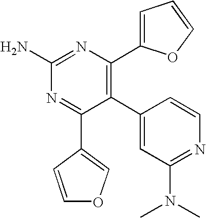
C1(C2=C(C3=CC=CO3)N=C(N)N=C2C2=COC=C2)=CC(N(C)C)=NC=C1
